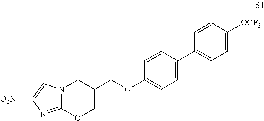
C12=NC([O2N])=CN1CC(COC1=CC=C(C3=CC=C([OCF3])C=C3)C=C1)CO2
